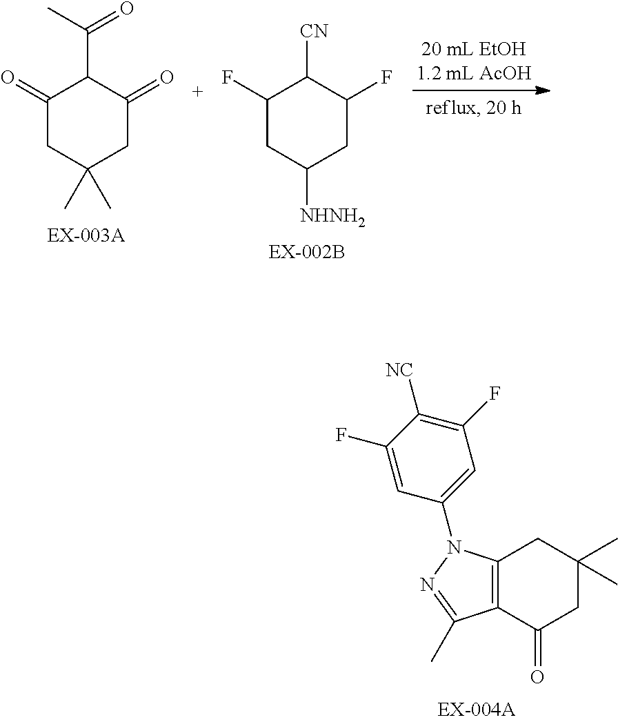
C1(=O)CC(C)(C)CC(=O)C1C(=O)C.C1(F)CC([NHNH2])CC(F)C1[CN].C12=C(C(=O)CC(C)(C)C1)C(C)=NN2C1=CC(F)=C([NC])C(F)=C1
